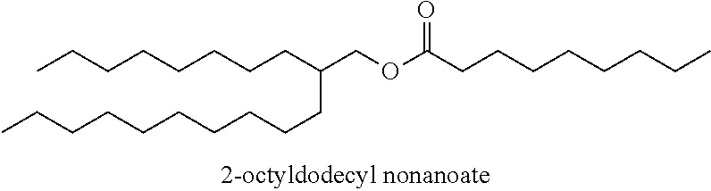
CCCCCCCCC(COC(CCCCCCCC)=O)CCCCCCCCCC
